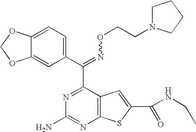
C1(C(=NOCCN2CCCC2)C2=NC(N)=NC3=C2C=C(C(NCC)=O)S3)=CC=C2C(=C1)OCO2
